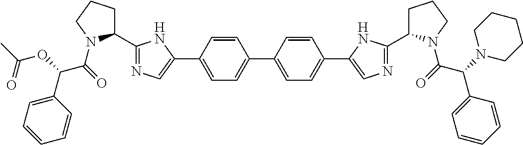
O=C(N1C(C2=NC=C(C3=CC=C(C4=CC=C(C5=CN=C(C6CCCN6C(C(C6=CC=CC=C6)N6CCCCC6)=O)N5)C=C4)C=C3)N2)CCC1)C(C1=CC=CC=C1)OC(C)=O
